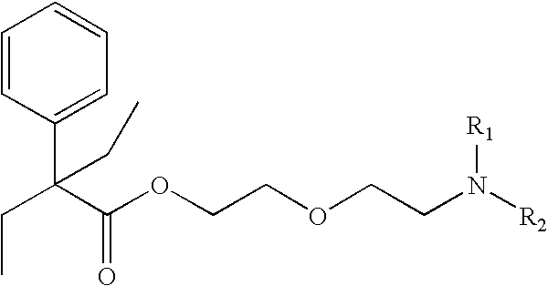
C(C(C(OCCOCCN([R2])[R1])=O)(C1=CC=CC=C1)CC)C
